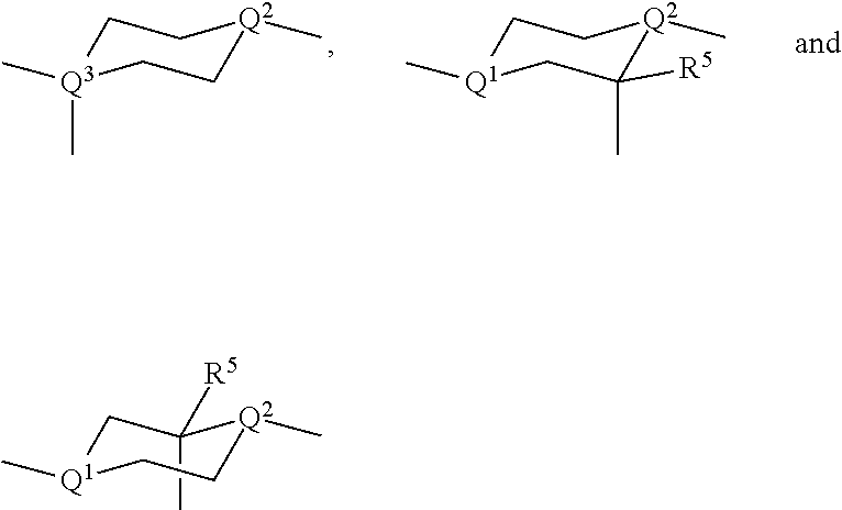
C1[Q3](C)(C)CC[Q2](C)C1.C1[Q1](C)CC([R5])(C)[Q2](C)C1.C1(C)([R5])C[Q1](C)CC[Q2]1C
